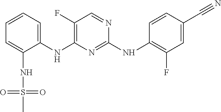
C1=CC=C(NC2=C(F)C=NC(NC3=C(F)C=C(C#N)C=C3)=N2)C(NS(=O)(=O)C)=C1
